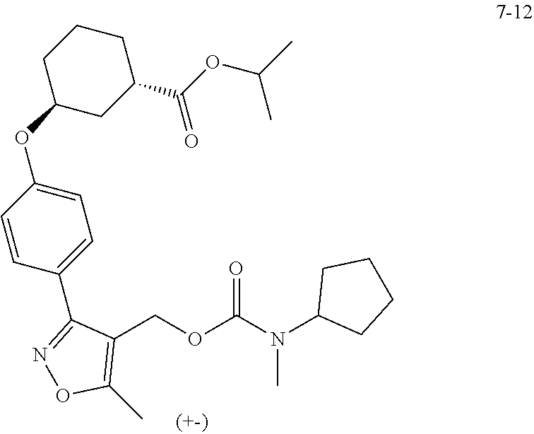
C1(COC(N(C2CCCC2)C)=O)=C(C)ON=C1C1=CC=C(OC2CC(C(OC(C)C)=O)CCC2)C=C1
